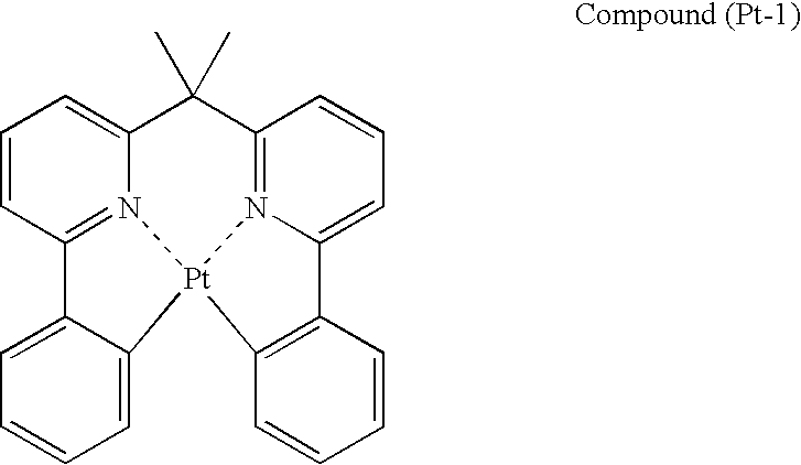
C1=CC2=N3C(=C1)C(C)(C)C1=N4C(=CC=C1)C1=C(C=CC=C1)[Pt]34C1=CC=CC=C21
